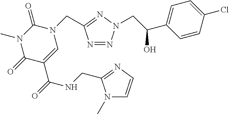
N1=NN(CC(C2=CC=C(Cl)C=C2)O)N=C1CN1C(=O)N(C)C(=O)C(C(=O)NCC2=NC=CN2C)=C1
